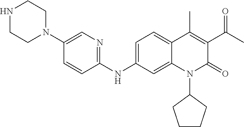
C1NCCN(C2=CN=C(NC3=CC=C4C(=C3)N(C3CCCC3)C(=O)C(C(C)=O)=C4C)C=C2)C1
